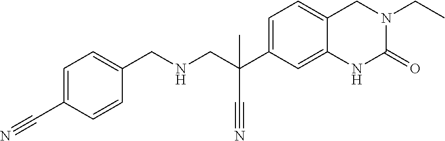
C1=C(C#N)C=CC(CNCC(C2=CC=C3C(=C2)NC(=O)N(CC)C3)(C)C#N)=C1
